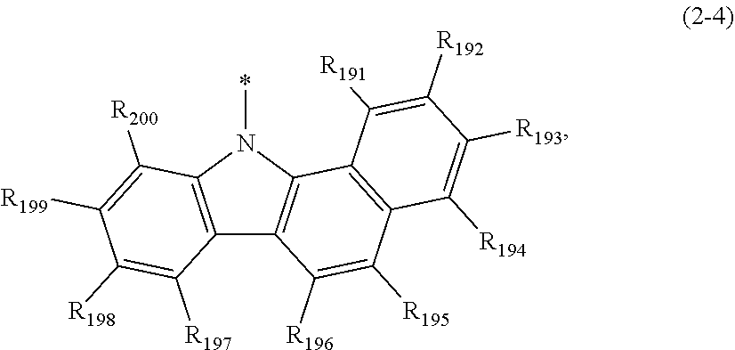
C12=C(N(*)C3=C1C([R196])=C([R195])C1=C3C([R191])=C([R192])C([R193])=C1[R194])C([R200])=C([R199])C([R198])=C2[R197]
